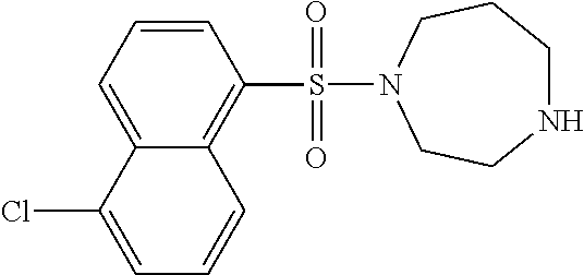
C1=CC=C2C(=C1S(=O)(=O)N1CCNCCC1)C=CC=C2Cl
